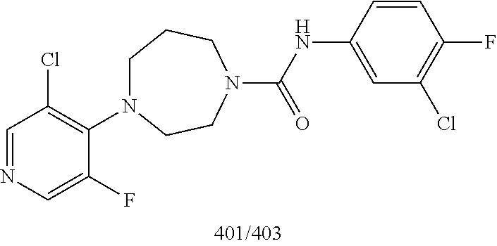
C1=NC=C(F)C(N2CCCN(C(=O)NC3=CC(Cl)=C(F)C=C3)CC2)=C1Cl
